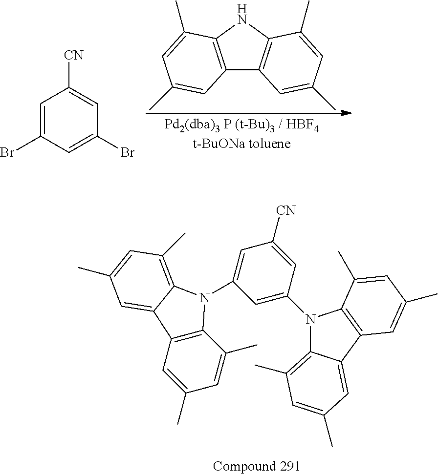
C12=C(NC3=C1C=C(C)C=C3C)C(C)=CC(C)=C2.C1=C(Br)C=C(Br)C=C1[CN].C1=C(C)C=C(C)C2=C1C1=CC(C)=CC(C)=C1N2C1=CC([CN])=CC(N2C3=C(C)C=C(C)C=C3C3=C2C(C)=CC(C)=C3)=C1
